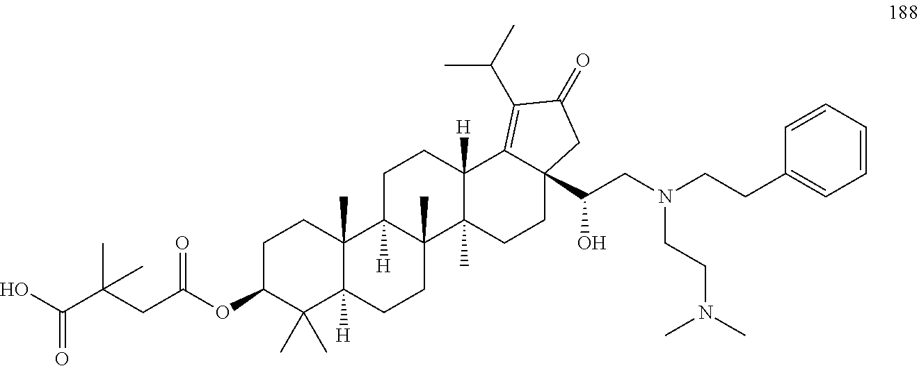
C1C(OC(CC(C(O)=O)(C)C)=O)C(C)(C)C2([H])C(C)(C1)C1([H])C(C)(CC2)C2(C)C([H])(CC1)C1=C(C(C)C)C(=O)CC1(C(CN(CCC1=CC=CC=C1)CCN(C)C)O)CC2
